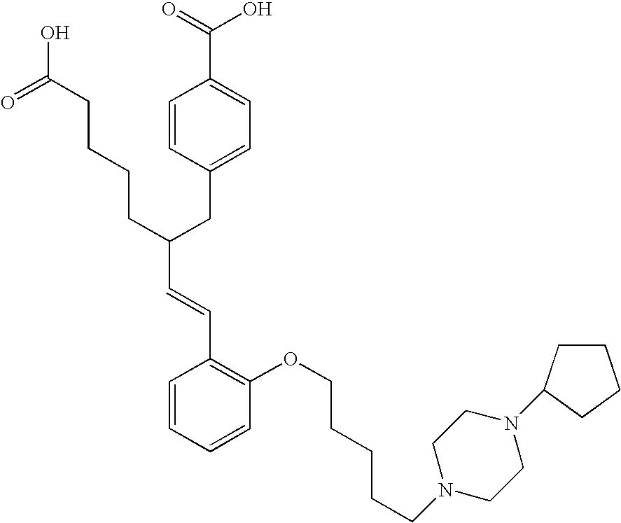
C(C(CC1=CC=C(C(=O)O)C=C1)CCCCC(O)=O)=CC1=C(OCCCCCN2CCN(C3CCCC3)CC2)C=CC=C1
